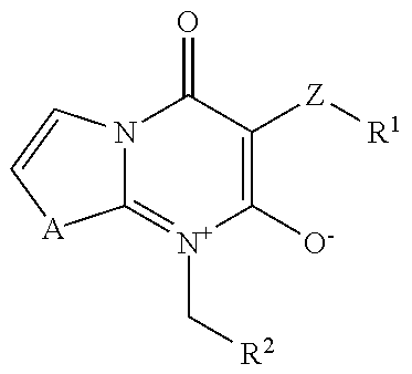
C12=[N+](C[R2])C([O-])=C([Z][R1])C(=O)N1C=C[A]2
